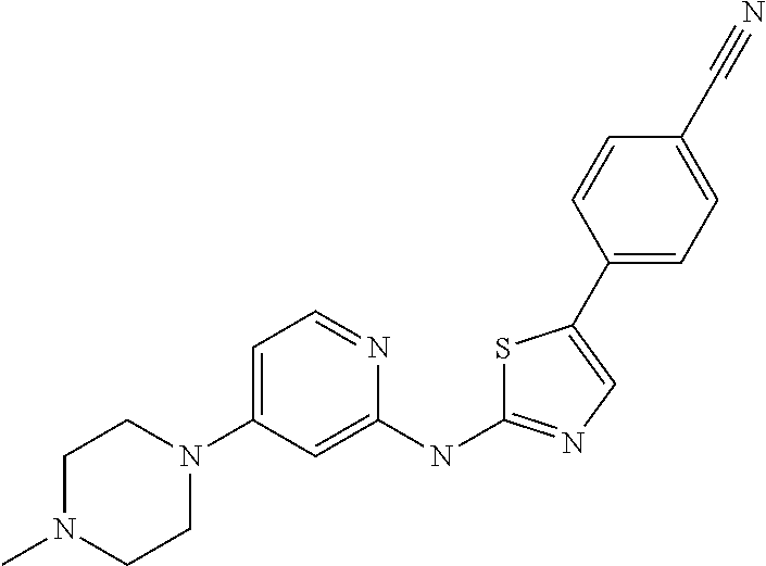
C1N(C)CCN(C2=CC=NC(NC3=NC=C(C4=CC=C(C#N)C=C4)S3)=C2)C1
